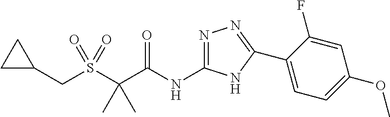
N1=C(NC(C(S(CC2CC2)(=O)=O)(C)C)=O)NC(C2=CC=C(OC)C=C2F)=N1
